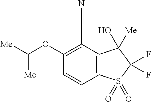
C(OC1=C(C#N)C2=C(C=C1)S(=O)(=O)C(F)(F)C2([Me])O)([Me])[Me]
